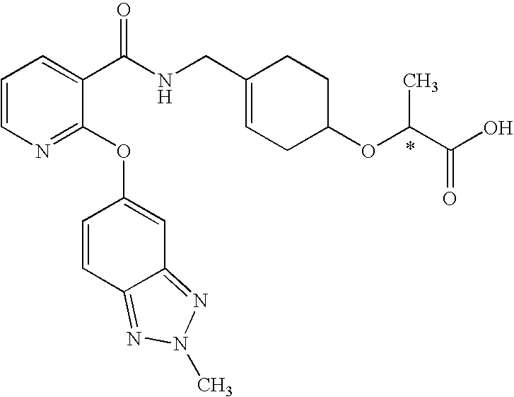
C1=CN=C(OC2=CC3=NN(C)N=C3C=C2)C(C(NCC2=CCC(OC(C(O)=O)C)CC2)=O)=C1
